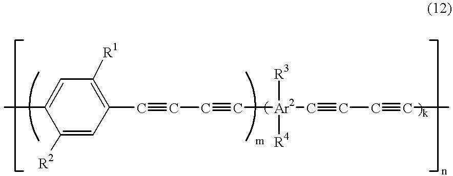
CC1=CC([R1])=C(C#CC#C[Ar2](C#CC#CC)([R3])[R4])C=C1[R2]
